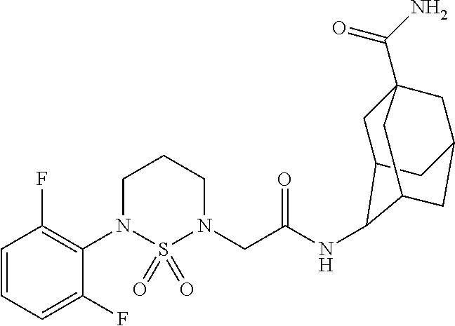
C1=CC=C(F)C(N2S(=O)(=O)N(CC(NC3C4CC5(C(N)=O)CC(CC3C5)C4)=O)CCC2)=C1F
